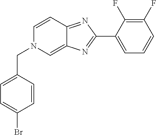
C1(C2=NC3=CN(CC4=CC=C(Br)C=C4)C=CC3=N2)=CC=CC(F)=C1F
